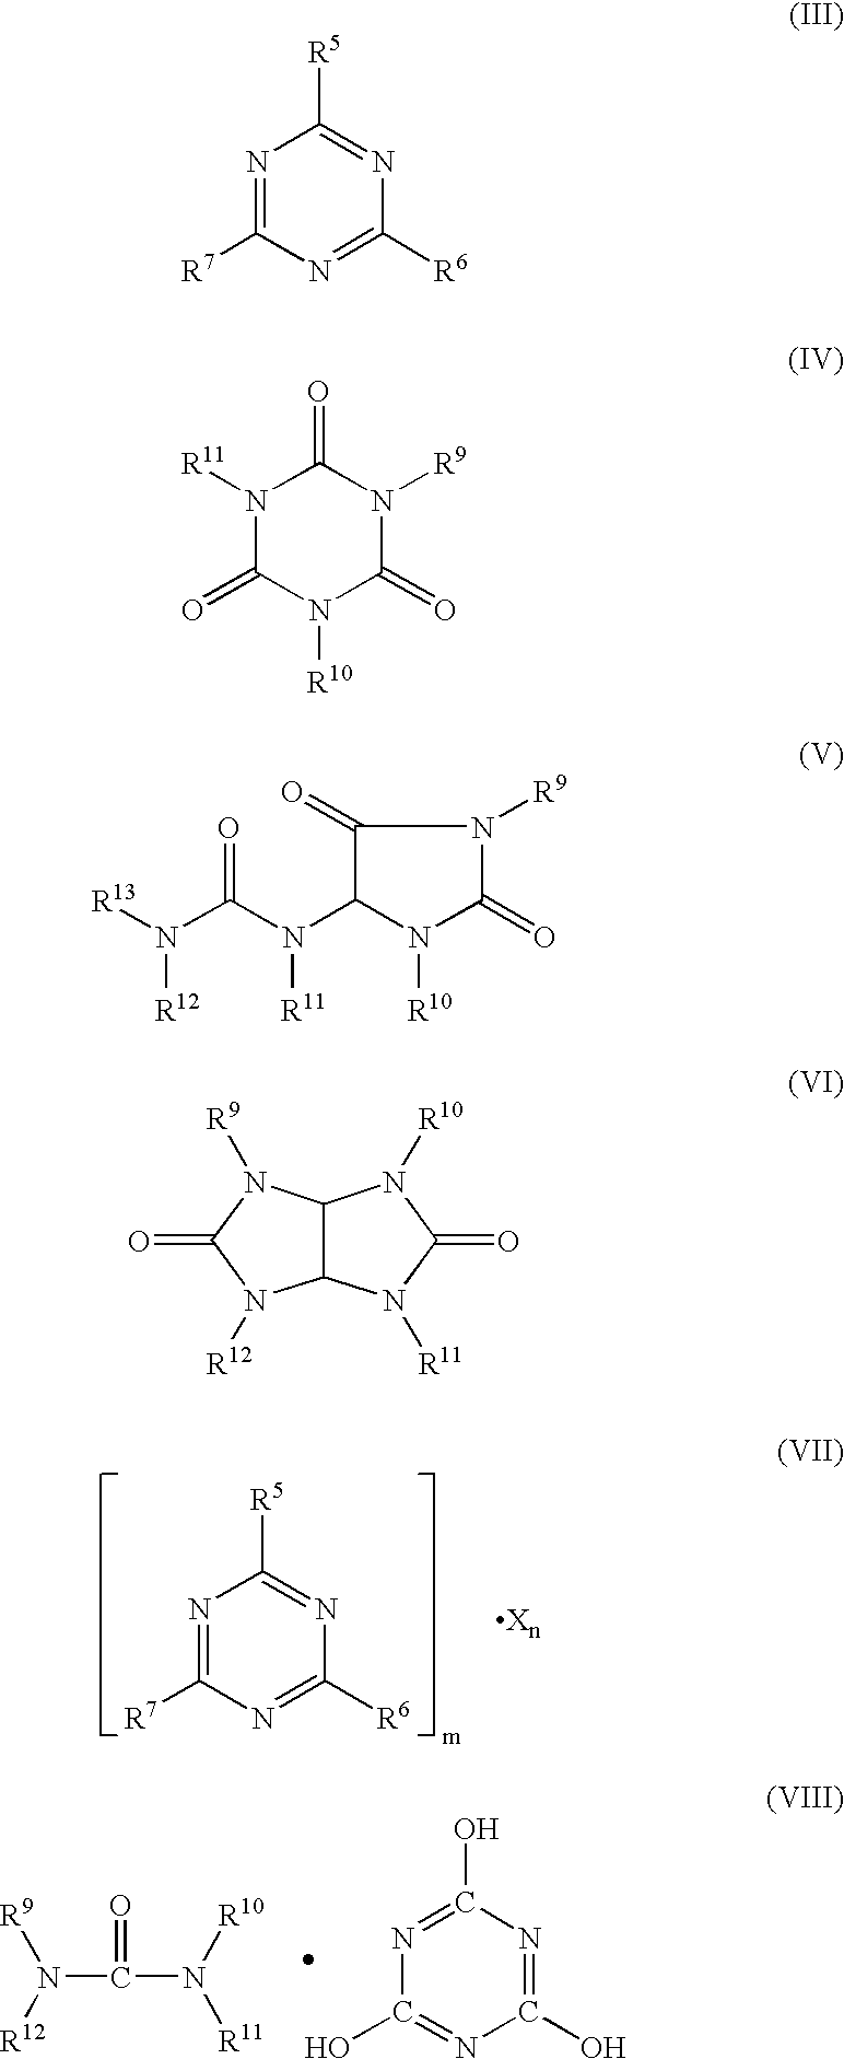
N1=C([R7])N=C([R6])N=C1[R5].C(N([R10])[R11])(N([R9])[R12])=O.N1=C(O)N=C(O)N=C1O.N1=C([R7])N=C([R6])N=C1[R5].N1([R11])C(=O)N([R10])C(=O)N([R9])C1=O.C1(=O)C(N(C(N([R13])[R12])=O)[R11])N([R10])C(=O)N1[R9].C12C(N([R11])C(=O)N1[R10])N([R12])C(=O)N2[R9]
